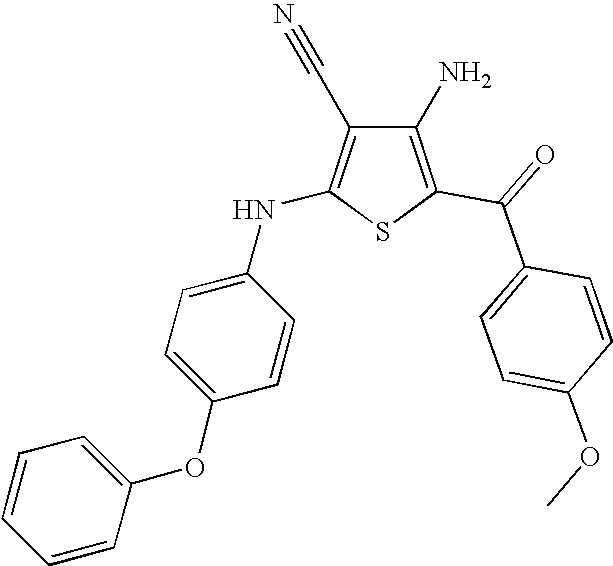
C1(N)=C(C(=O)C2=CC=C(OC)C=C2)SC(NC2=CC=C(OC3=CC=CC=C3)C=C2)=C1C#N
